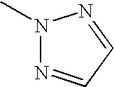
N1(C)N=CC=N1
